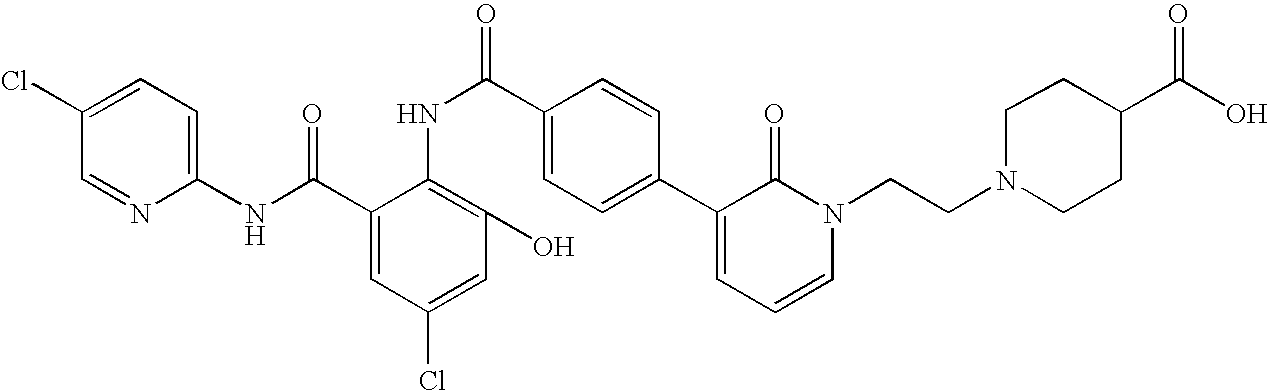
C1(NC(=O)C2=CC(Cl)=CC(O)=C2NC(=O)C2=CC=C(C3=CC=CN(CCN4CCC(C(=O)O)CC4)C3=O)C=C2)=CC=C(Cl)C=N1
